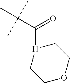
C(C(C)(C)C)(=O)[H]1CCOCC1
